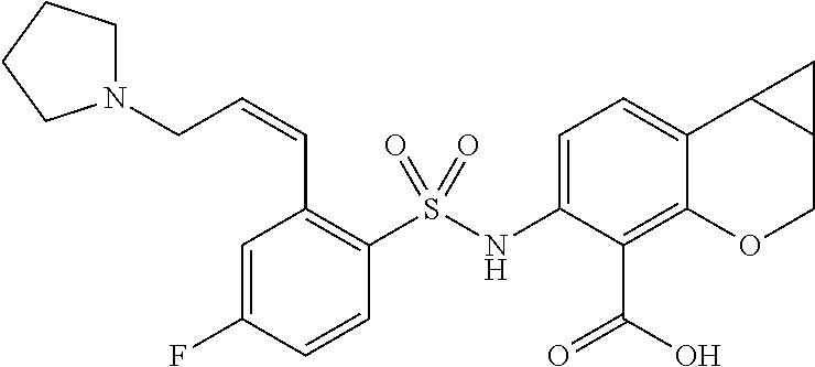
C1(NS(C2=C(C=CCN3CCCC3)C=C(F)C=C2)(=O)=O)=CC=C2C(=C1C(=O)O)OCC1C2C1
